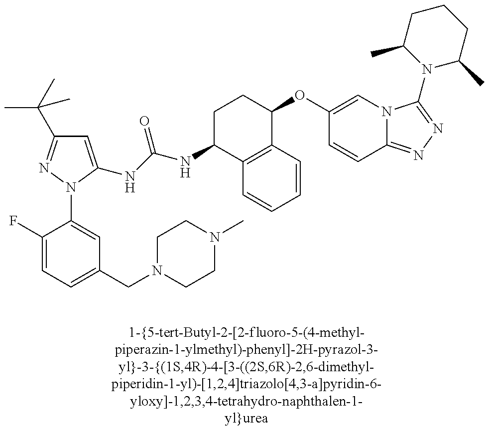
C1=C(NC(NC2C3=C(C(OC4=CN5C(=NN=C5N5C(C)CCCC5C)C=C4)CC2)C=CC=C3)=O)N(C2=CC(CN3CCN(C)CC3)=CC=C2F)N=C1C(C)(C)C
